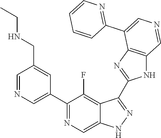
C1(C2=CN=CC(CNCC)=C2)=NC=C2C(=C1F)C(C1=NC3=C(N1)C=NC=C3C1=NC=CC=C1)=NN2
